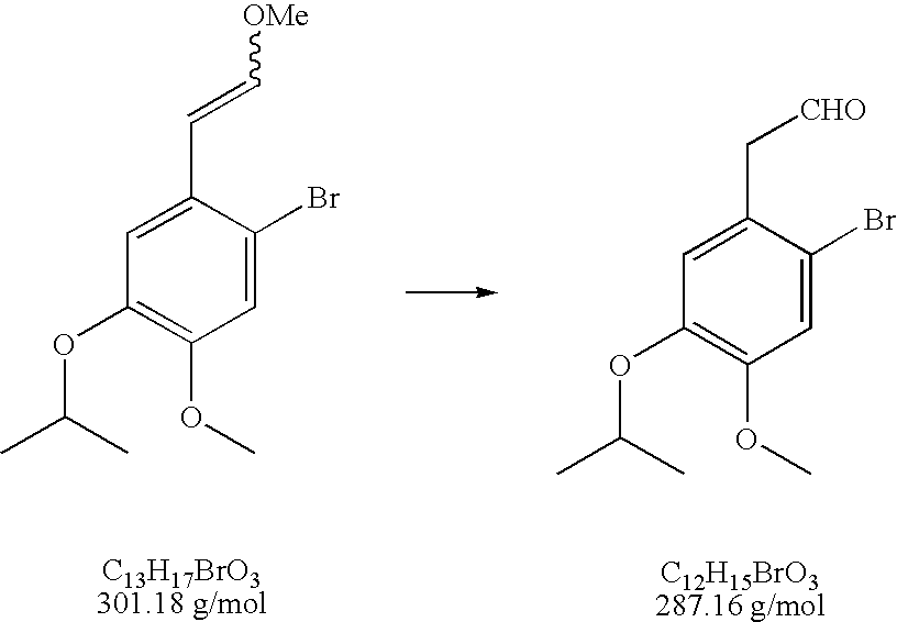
C1=C(Br)C(C=C[OMe])=CC(OC(C)C)=C1OC.[C13H17BrO3301.18 g/mol].C1=C(Br)C(C[CHO])=CC(OC(C)C)=C1OC.[C12H15BrO3287.16 g/mol]
